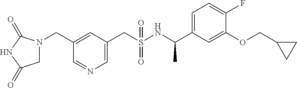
C1=C(CN2CC(=O)NC2=O)C=NC=C1CS(NC(C1=CC=C(F)C(OCC2CC2)=C1)C)(=O)=O
